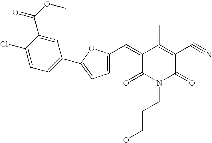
C1(Cl)=CC=C(C2=CC=C(C=C3C(=O)N(CCCO)C(=O)C(C#N)=C3C)O2)C=C1C(OC)=O
